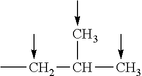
CC(C(C<-C)C<-C)<-C
